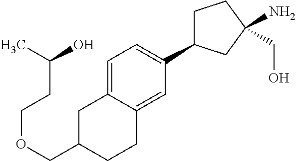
C1=C2C(=CC(C3CCC(CO)(N)C3)=C1)CCC(COCCC(C)O)C2
